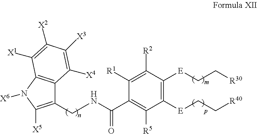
C1(CNC(=O)C2=C([R5])C([E]CC[R40])=C([E]CC[R30])C([R2])=C2[R1])=C([X5])N([X6])C2=C1C([X4])=C([X3])C([X2])=C2[X1]
